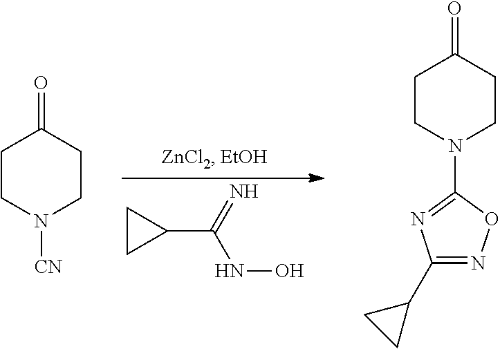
C1CC1C(NO)=N.C1CN([CN])CCC1=O.C1CN(C2=NC(C3CC3)=NO2)CCC1=O
